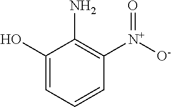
C1(O)=CC=CC([N+]([O-])=O)=C1N
